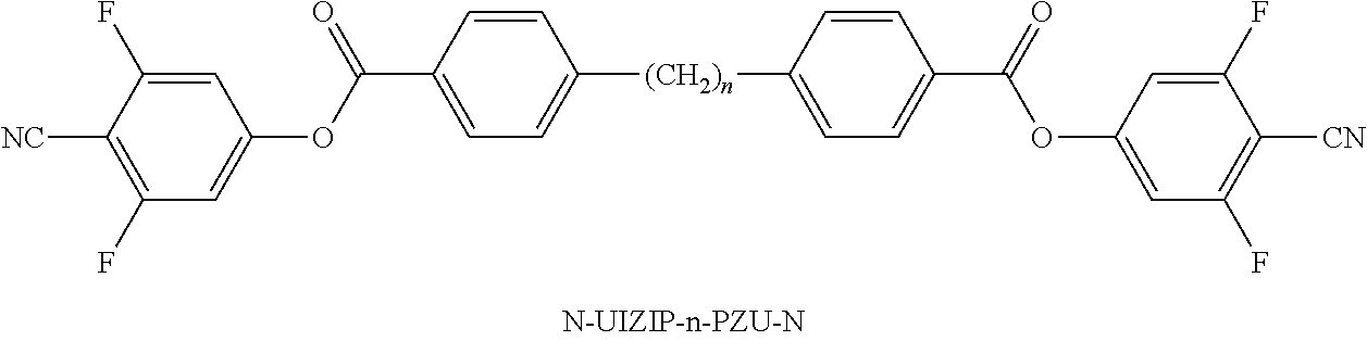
C(C1=CC=C([(CH2)n]C2=CC=C(C(=O)OC3=CC(F)=C([CN])C(F)=C3)C=C2)C=C1)(OC1=CC(F)=C([NC])C(F)=C1)=O
